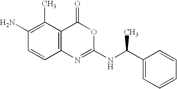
C1(N)=C(C)C2=C(C=C1)N=C(NC(C1=CC=CC=C1)C)OC2=O
